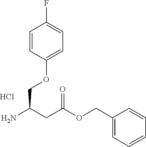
C1(COC(CC(N)COC2=CC=C(F)C=C2)=O)=CC=CC=C1.Cl
